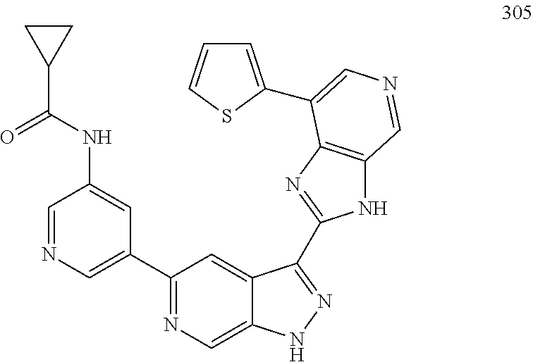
C1(NC(=O)C2CC2)=CC(C2=NC=C3C(=C2)C(C2=NC4=C(N2)C=NC=C4C2=CC=CS2)=NN3)=CN=C1
